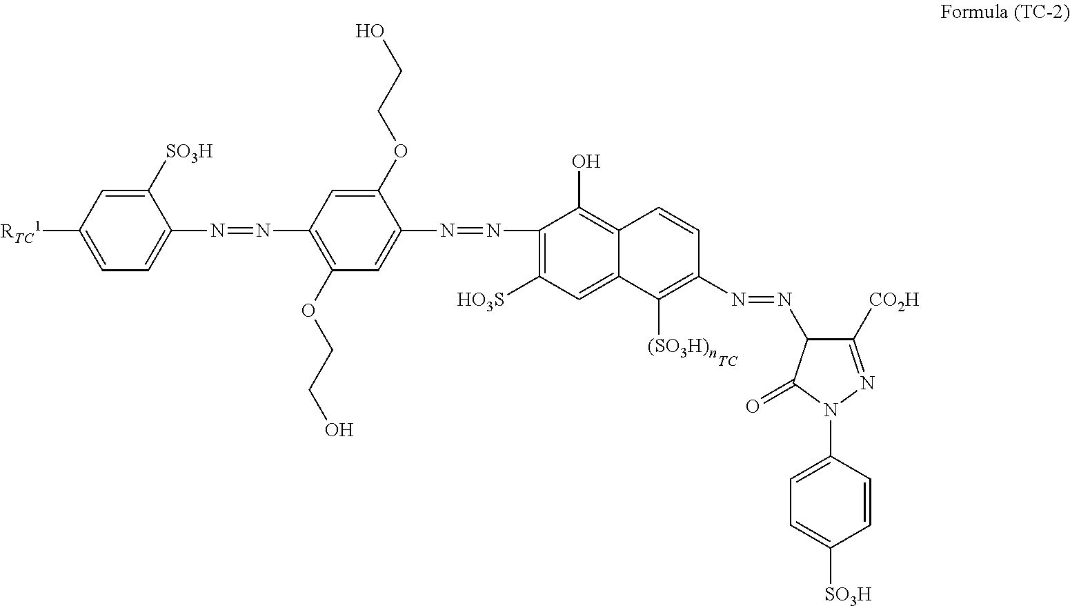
C1([SO3H])=CC([RTC1])=CC=C1N=NC1=C(OCCO)C=C(N=NC2=C([HO3S])C=C3C(=C2O)C=CC(N=NC2C([CO2H])=NN(C4=CC=C([SO3H])C=C4)C2=O)=C3[(SO3H)n])C(OCCO)=C1.[TC]
